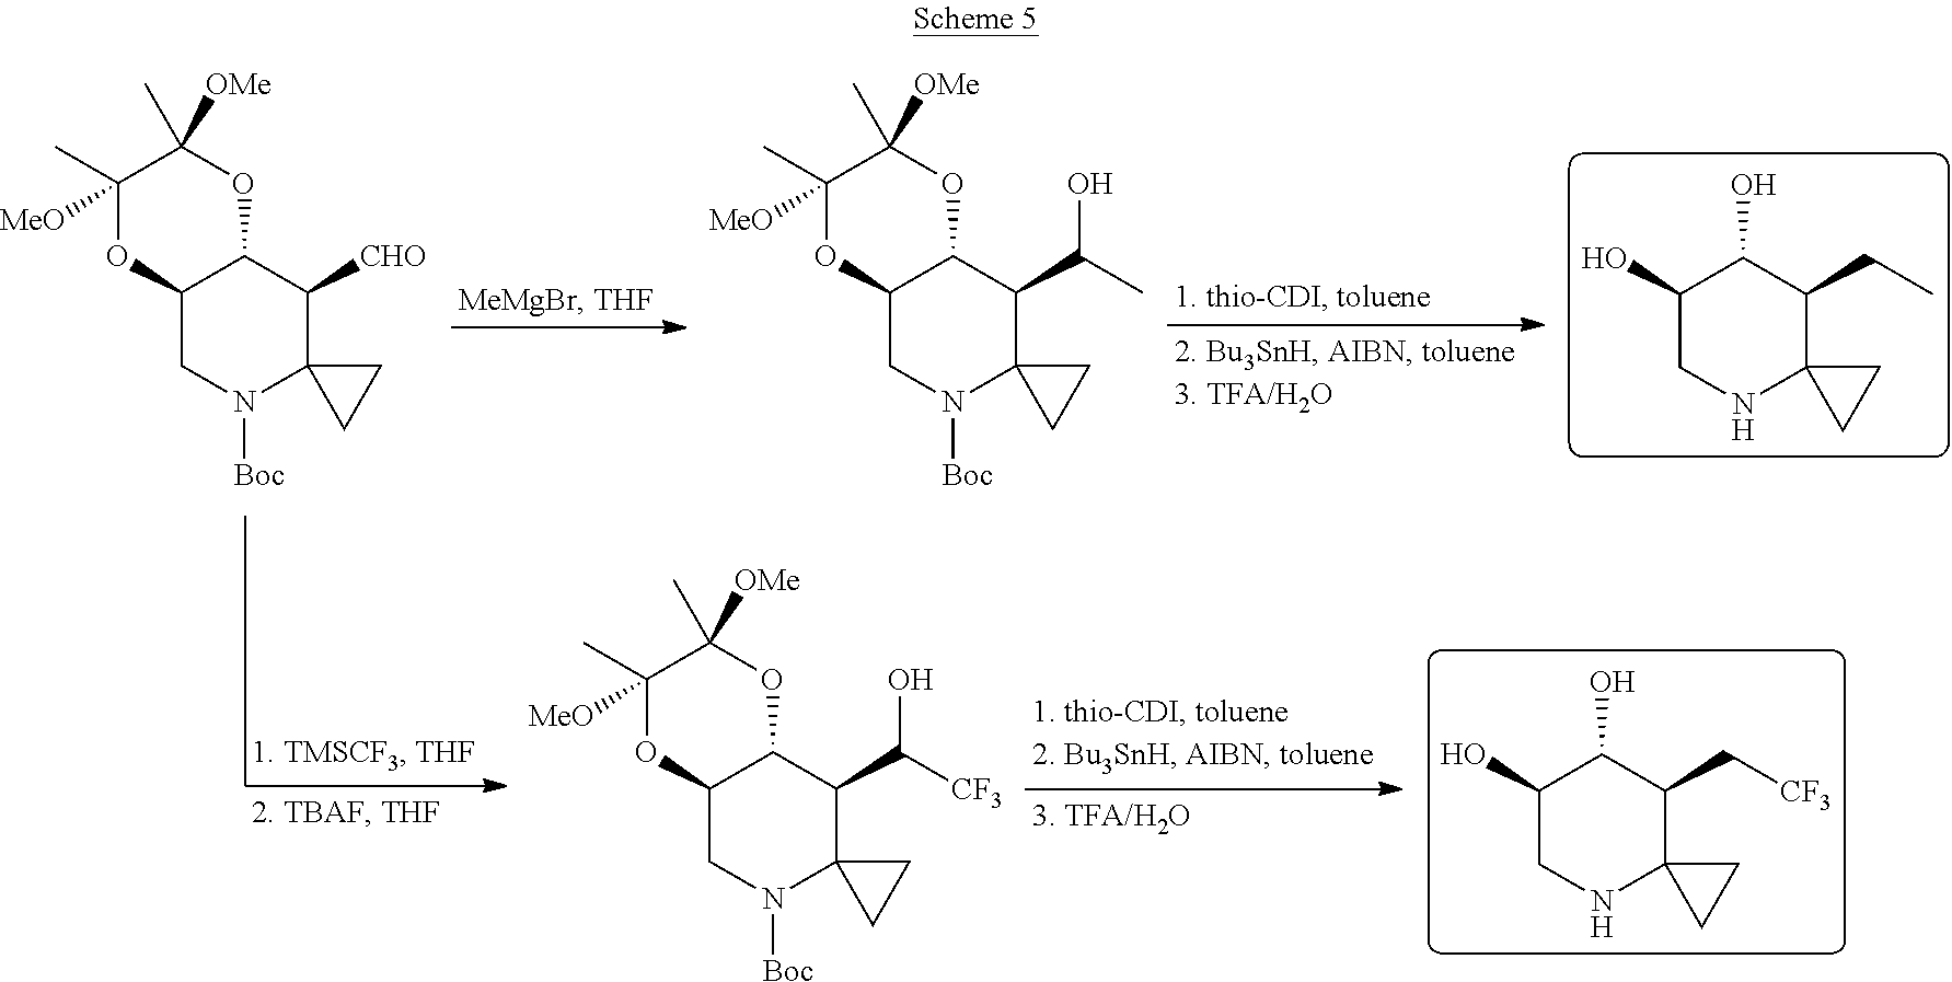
C1(C)([MeO])OC2C(OC1(C)[OMe])C([CHO])C1(N([Boc])C2)CC1.C1(C)([MeO])OC2C(OC1(C)[OMe])C(C([CF3])O)C1(N([Boc])C2)CC1.OC1C(O)C(C[CF3])C2(NC1)CC2.OC1C(O)C(CC)C2(NC1)CC2.C1(C)([MeO])OC2C(OC1(C)[OMe])C(C(C)O)C1(N([Boc])C2)CC1
